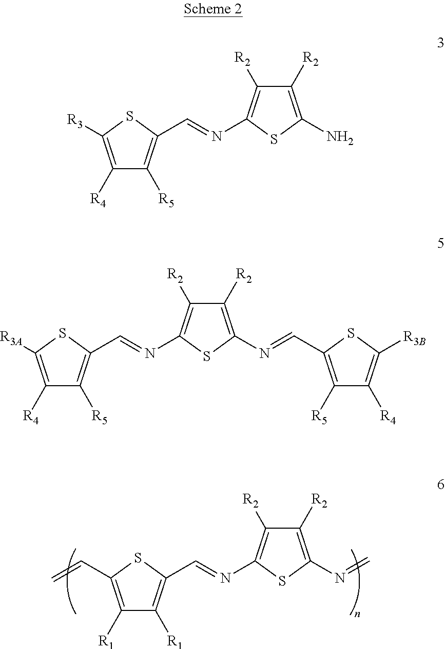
C1([R2])=C(N=C)SC(N=CC2=C([R1])C([R1])=C(C=C)S2)=C1[R2].C1([R2])=C(N)SC(N=CC2=C([R5])C([R4])=C([R3])S2)=C1[R2].C1([R2])=C(N=CC2=C([R5])C([R4])=C([R3B])S2)SC(N=CC2=C([R5])C([R4])=C([R3A])S2)=C1[R2]
